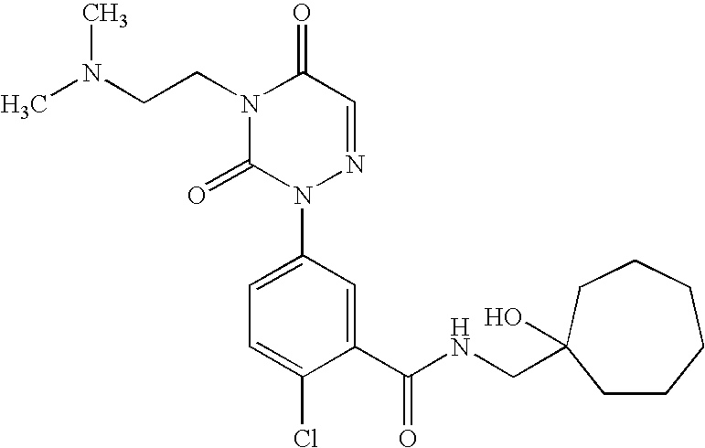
C1(C(NCC2(O)CCCCCC2)=O)=CC(N2N=CC(=O)N(CCN(C)C)C2=O)=CC=C1Cl
